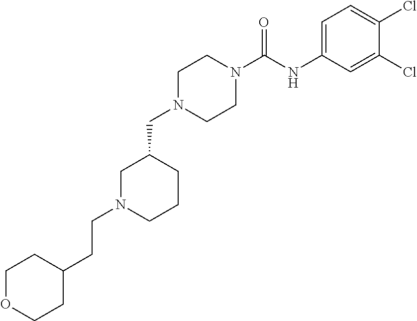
C1N(CC2CN(CCC3CCOCC3)CCC2)CCN(C(NC2=CC=C(Cl)C(Cl)=C2)=O)C1
